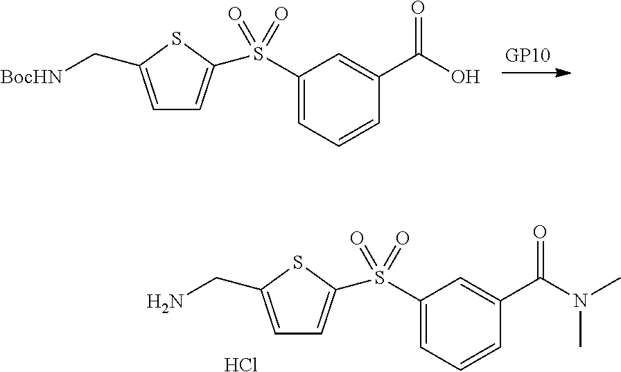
C1=C(C[BocHN])SC(S(C2=CC=CC(C(O)=O)=C2)(=O)=O)=C1.C1=C(CN)SC(S(C2=CC=CC(C(N(C)C)=O)=C2)(=O)=O)=C1.Cl
